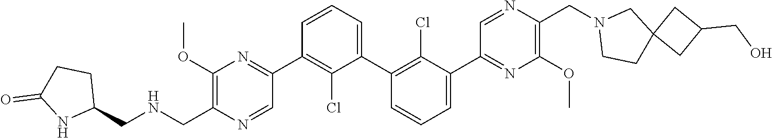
C1(C2=NC(OC)=C(C[HN]CC3CCC(=O)N3)N=C2)=C(Cl)C(C2=C(Cl)C(C3=NC(OC)=C(CN4CCC5(C4)CC(CO)C5)N=C3)=CC=C2)=CC=C1
